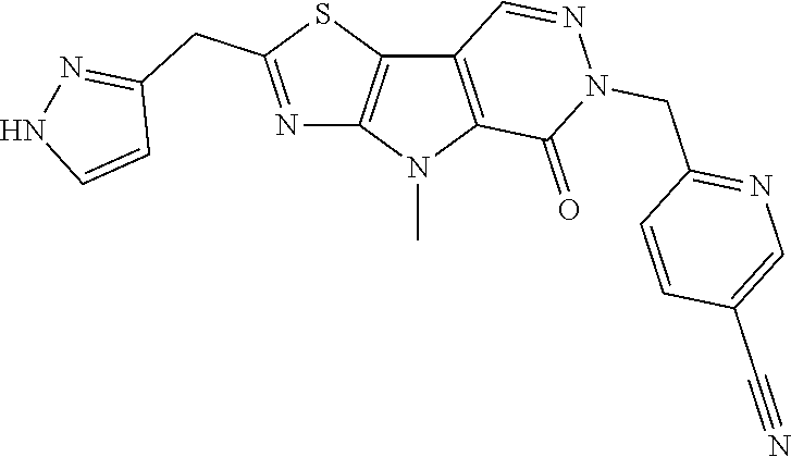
C12=C(N(C)C3=C1C=NN(CC1=NC=C(C#N)C=C1)C3=O)N=C(CC1=NNC=C1)S2
